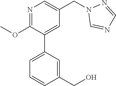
C1(OC)=NC=C(CN2C=NC=N2)C=C1C1=CC=CC(CO)=C1
